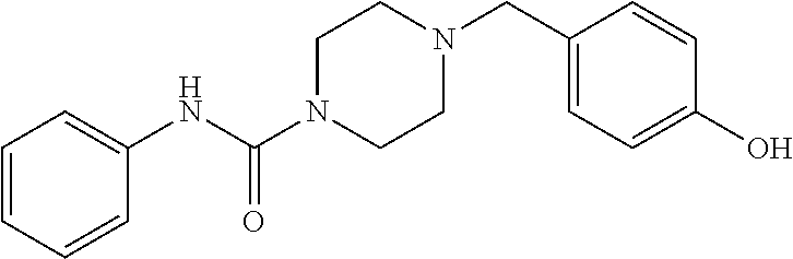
C1(NC(N2CCN(CC3=CC=C(O)C=C3)CC2)=O)=CC=CC=C1
